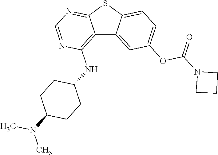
C12=C(NC3CCC(N(C)C)CC3)N=CN=C1SC1=CC=C(OC(=O)N3CCC3)C=C21
